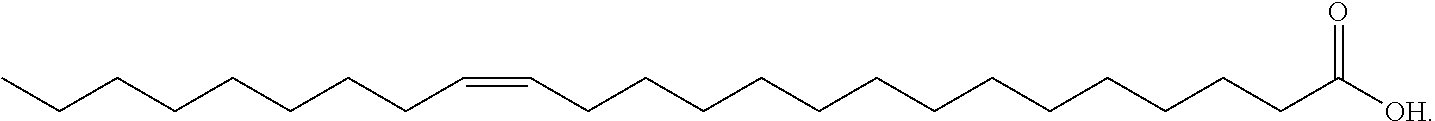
CCCCCCCCC=CCCCCCCCCCCCCCC([OH])=O
